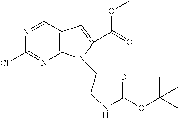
N1=CC2=C(N=C1Cl)N(CCNC(OC(C)(C)C)=O)C(C(OC)=O)=C2
